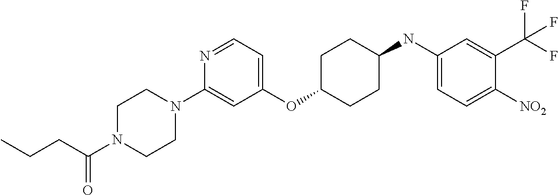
C1(OC2CCC(NC3=CC=C([NO2])C(C(F)(F)F)=C3)CC2)=CC=NC(N2CCN(C(CCC)=O)CC2)=C1
